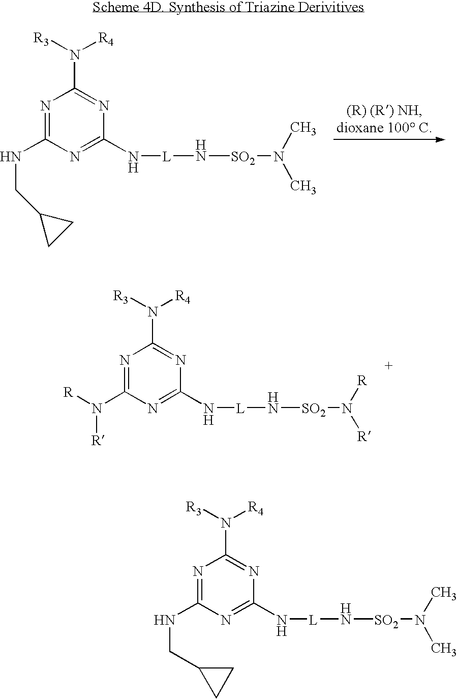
N1=C(N([R])[R])N=C(N[L]N[SO2]N([R])[R])N=C1N([R3])[R4].N1=C(NCC2CC2)N=C(N[L]N[SO2]N(C)C)N=C1N([R3])[R4].N1=C(NCC2CC2)N=C(N[L]N[SO2]N(C)C)N=C1N([R3])[R4]
